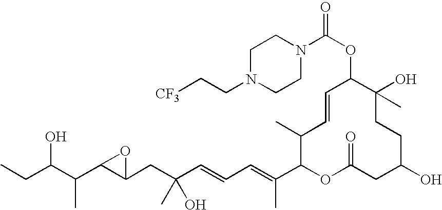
OC(C(C)C1C(CC(O)(C)C=CC=C(C)C2OC(=O)CC(O)CCC(C)(O)C(OC(N3CCN(CC[CF3])CC3)=O)C=CC2C)O1)CC
